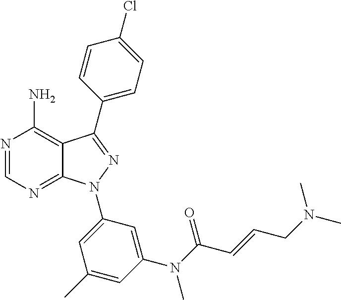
N1=CN=C2C(=C1N)C(C1=CC=C(Cl)C=C1)=NN2C1=CC(C)=CC(N(C(C=CCN(C)C)=O)C)=C1
